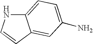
C12=CC=C(N)C=C1C=CN2
